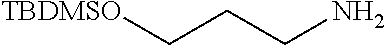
C(CCN)[TBDMSO]
